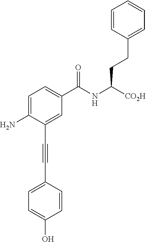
C1=C(N)C(C#CC2=CC=C(O)C=C2)=CC(C(NC([CO2H])CCC2=CC=CC=C2)=O)=C1
